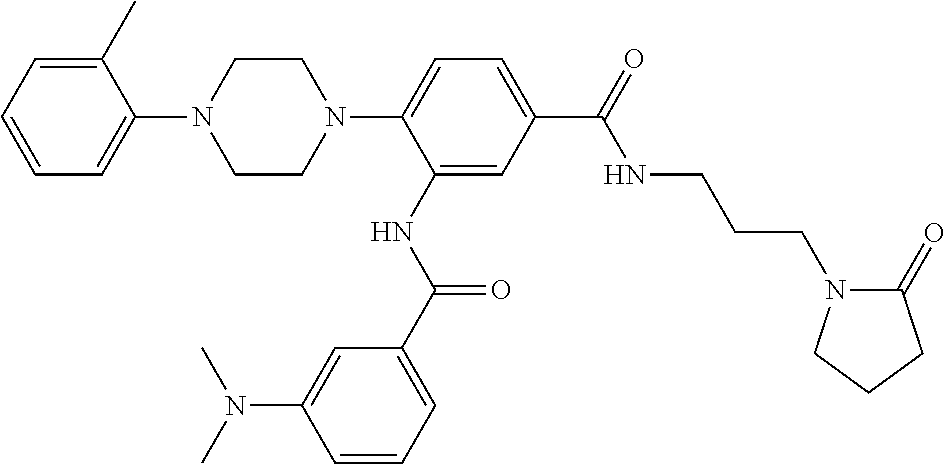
C1=C(C)C(N2CCN(C3=CC=C(C(NCCCN4C(=O)CCC4)=O)C=C3NC(=O)C3=CC=CC(N(C)C)=C3)CC2)=CC=C1
